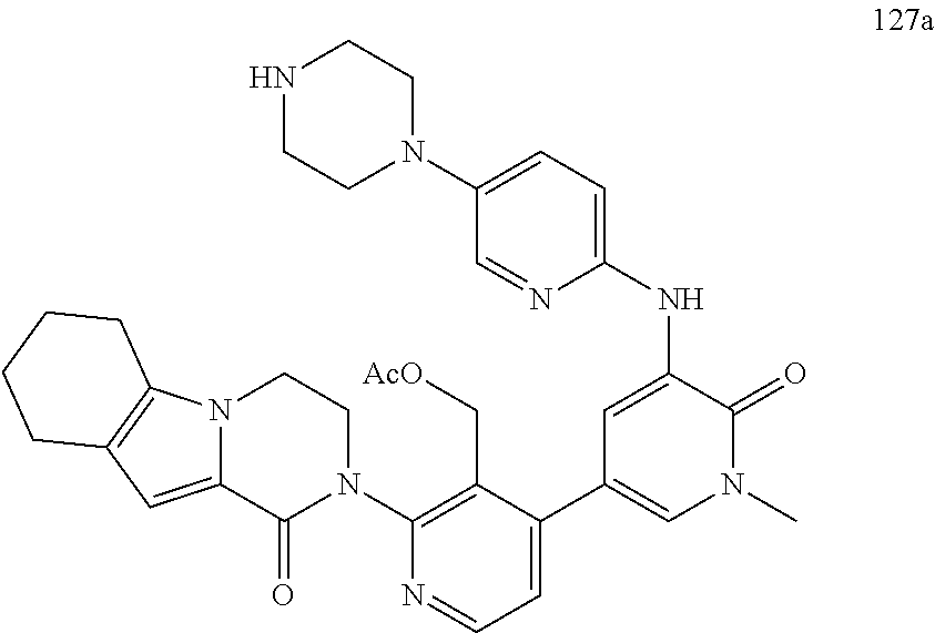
N(C1=CC(C2=CC=NC(N3CCN4C(=CC5=C4CCCC5)C3=O)=C2C[AcO])=CN(C)C1=O)C1=CC=C(N2CCNCC2)C=N1
